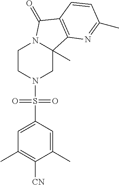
C1CN(S(C2=CC(C)=C([CN])C(C)=C2)(=O)=O)CC2(C)N1C(=O)C1=C2N=C(C)C=C1
